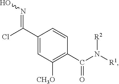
C(C1=CC([CH3O])=C(C(N([R1])[R2])=O)C=C1)(Cl)=NO
